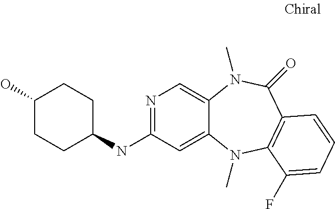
N1=C(NC2CCC(O)CC2)C=C2C(=C1)N(C)C(=O)C1=C(N2C)C(F)=CC=C1
